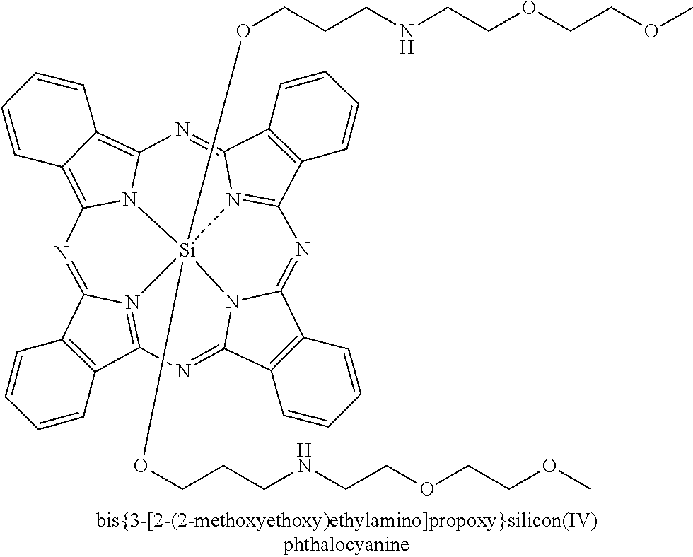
C12=C(C3=N4C1=NC1=C5C(=C6N1[Si]41(OCCCNCCOCCOC)(OCCCNCCOCCOC)N4=C(C7=C(C4=N6)C=CC=C7)N=C4C6=C(C(=N3)N41)C=CC=C6)C=CC=C5)C=CC=C2
